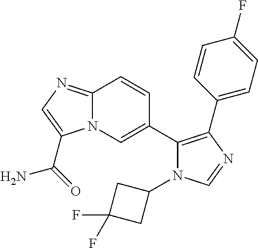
C12=NC=C(C(=O)N)N1C=C(C1=C(C3=CC=C(F)C=C3)N=CN1C1CC(F)(F)C1)C=C2
